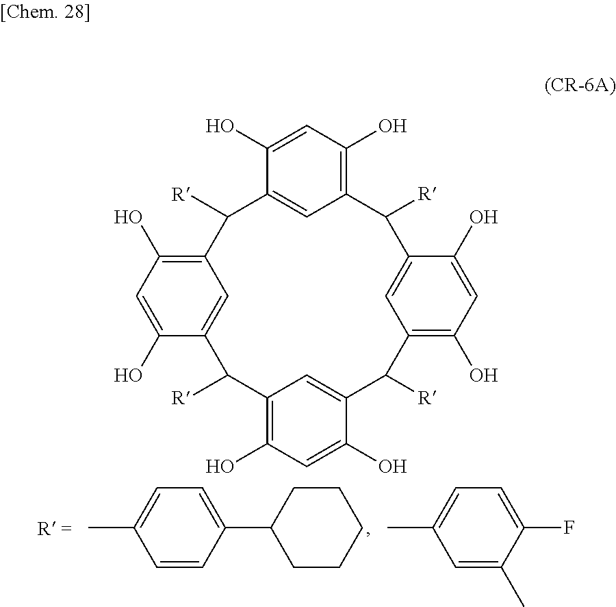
C12=C(O)C=C(O)C(=C1)C([R])C1=C(O)C=C(O)C(=C1)C([R])C1=C(O)C=C(O)C(=C1)C([R])C1=C(O)C=C(O)C(=C1)C2[R].C1=CC(C2CCCCC2)=CC=C1C.C1=C(C)C(F)=CC=C1C
